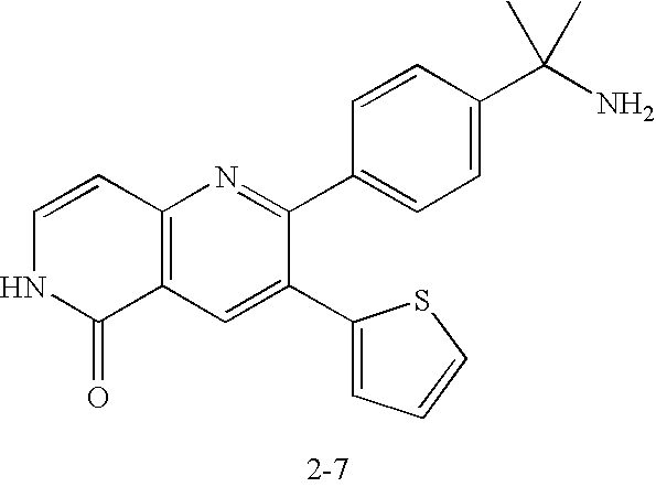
C1(C2=CC=C(C(N)(C)C)C=C2)=NC2=C(C=C1C1=CC=CS1)C(=O)NC=C2
